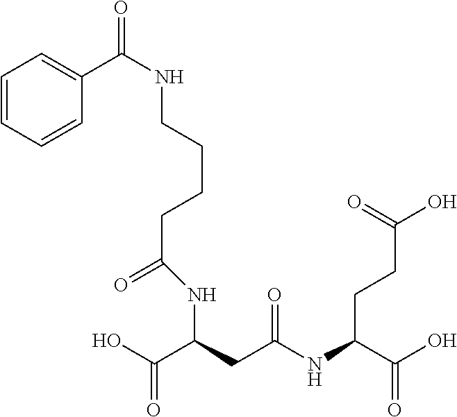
N(C(C(=O)O)CC(NC(C(O)=O)CCC(O)=O)=O)C(CCCCNC(=O)C1=CC=CC=C1)=O
